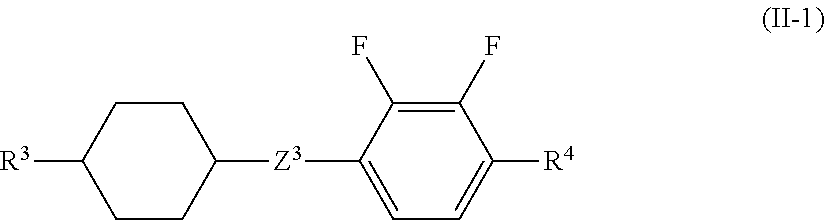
[R3]C1CCC([Z3]C2=CC=C([R4])C(F)=C2F)CC1
